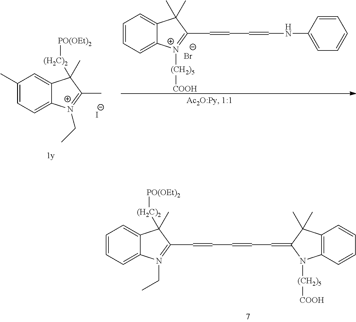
C(C=CC=C1N([(CH2)5][COOH])C2=C(C=CC=C2)C1(C)C)=CC1=N(CC)C2=CC=CC=C2C1(C)[(H2C)2][PO(OEt)2].C(C=CNC1=CC=CC=C1)=CC1=[N+]([(CH2)5][COOH])C2=CC=CC=C2C1(C)C.[Br-].C1(C)=CC=C2C(=C1)C(C)([(H2C)2][PO(OEt)2])C(C)=[N+]2CC.[I-]
